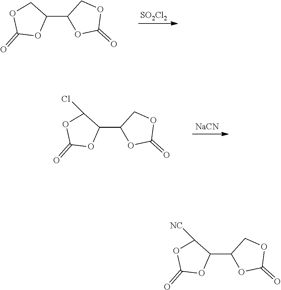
C1(=O)OC(C2OC(=O)OC2)CO1.[SO2Cl2].C1(=O)OC(C2OC(=O)OC2)C(Cl)O1.[NaCN].C1(=O)OC(C2OC(=O)OC2)C([NC])O1
